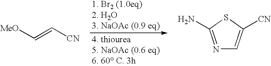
[MeO]C=C[CN].N1=C(N)SC([CN])=C1
